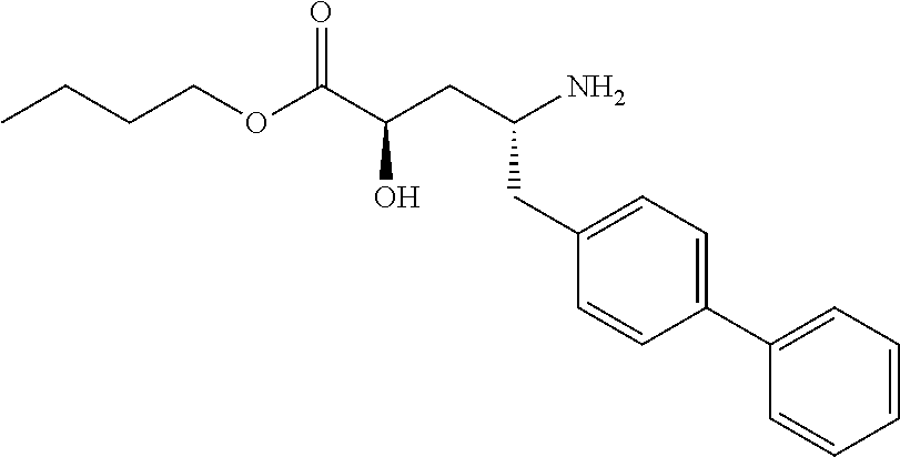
C(OC(C(CC(N)CC1=CC=C(C2=CC=CC=C2)C=C1)O)=O)CCC
